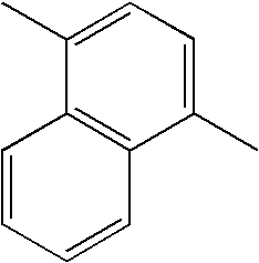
C1=CC=CC2=C1C(C)=CC=C2C
